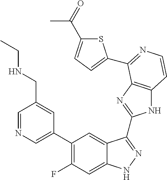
C1=C(C2=C(F)C=C3C(=C2)C(C2=NC4=C(N2)C=CN=C4C2=CC=C(C(=O)C)S2)=NN3)C=C(CNCC)C=N1
